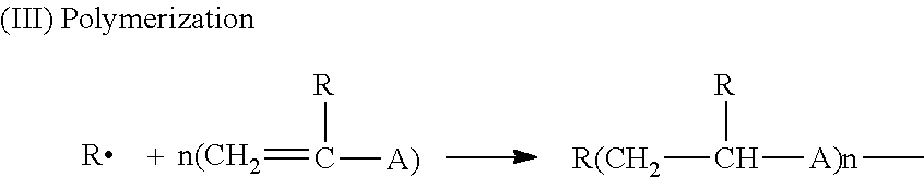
[R].[n(CH2]=C([A)])[R].[R(CH2]C([A)n]C)[R]
